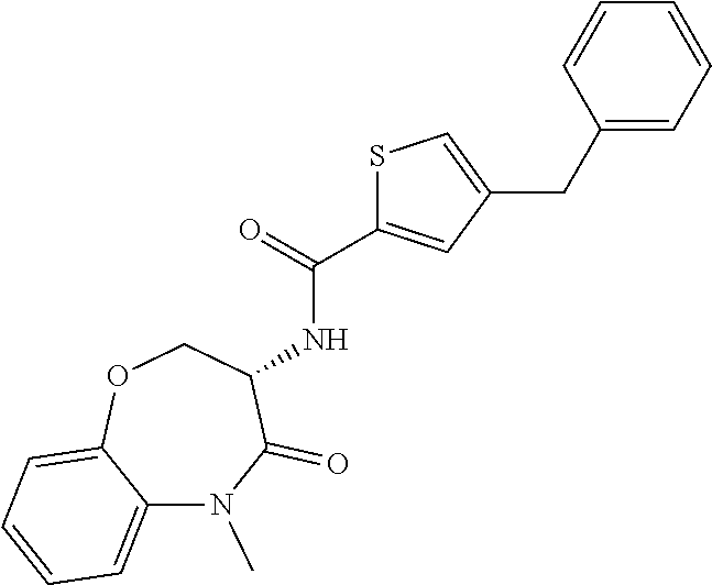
S1C(C(=O)NC2C(=O)N(C)C3=CC=CC=C3OC2)=CC(CC2=CC=CC=C2)=C1
